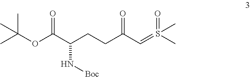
CC(OC(C(CCC(C=S(C)(=O)C)=O)N[Boc])=O)(C)C
